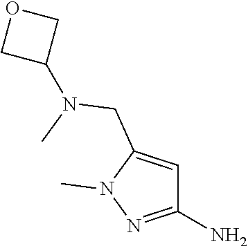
C1(N)=NN(C)C(CN(C)C2COC2)=C1
